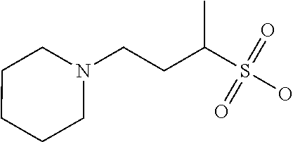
C1CN(CCC(S(O)(=O)=O)C)CCC1
